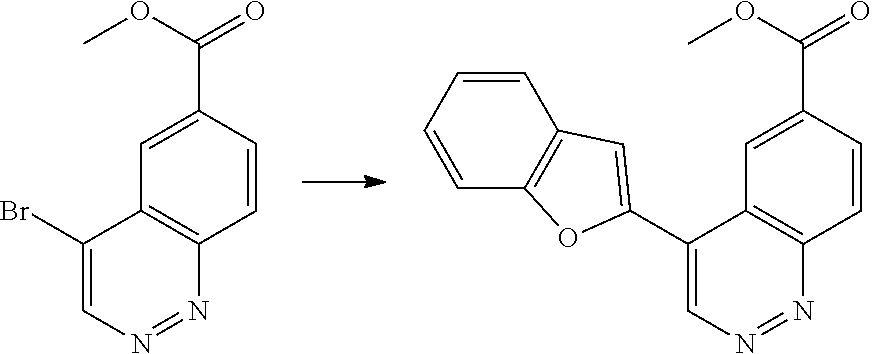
C1(Br)=CN=NC2=C1C=C(C(OC)=O)C=C2.C1(C2=CC3=C(C=CC=C3)O2)=CN=NC2=C1C=C(C(OC)=O)C=C2
